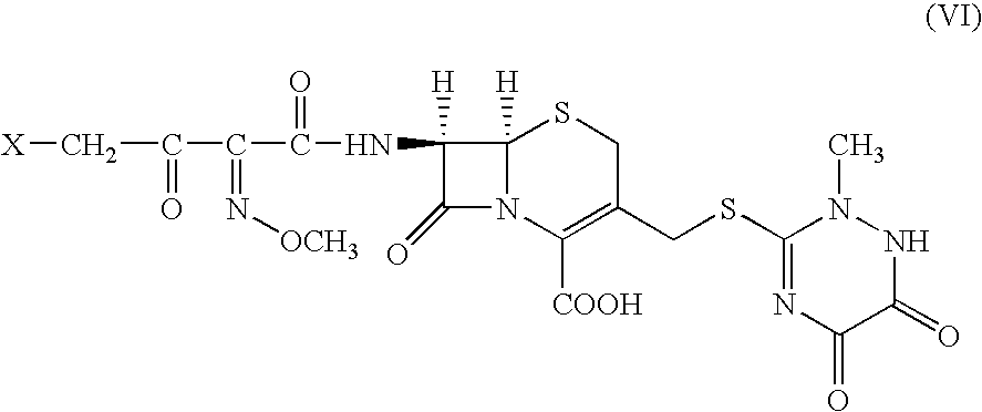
C1SC2([H])N(C([COOH])=C1CSC1=NC(=O)C(=O)NN1C)C(=O)C2([H])NC(C(C(C[X])=O)=N[OCH3])=O
